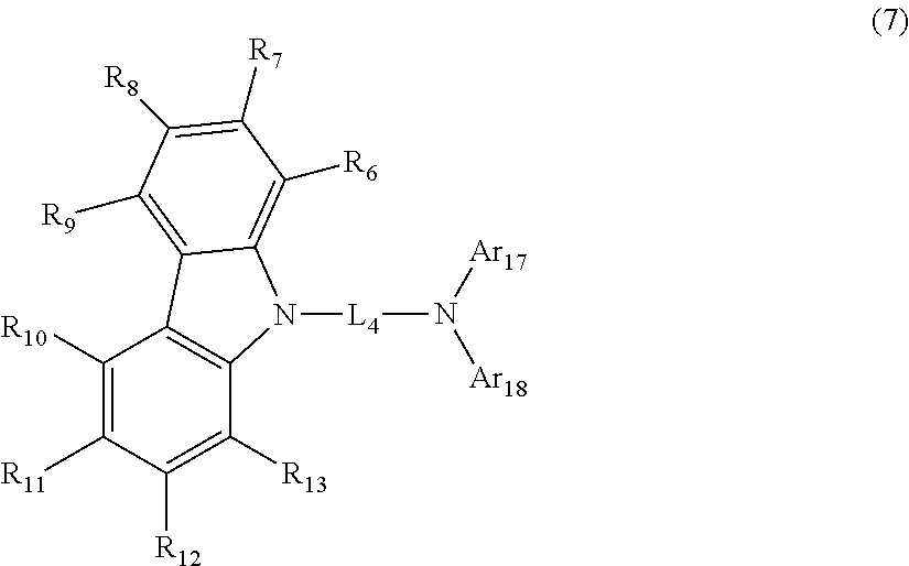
[Ar17]N([Ar18])[L4]N1C2=C(C([R10])=C([R11])C([R12])=C2[R13])C2=C([R9])C([R8])=C([R7])C([R6])=C21
